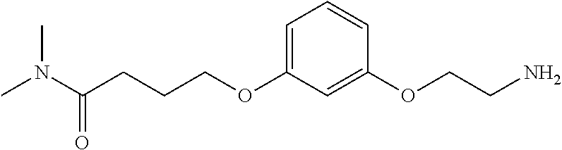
C(OC1=CC=CC(OCCN)=C1)CCC(N(C)C)=O
